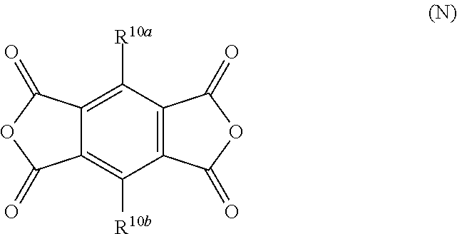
C12=C([R10b])C3=C(C([R10a])=C1C(=O)OC2=O)C(=O)OC3=O
